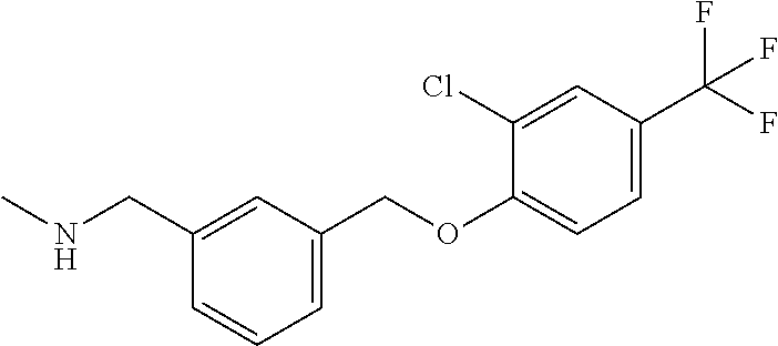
C1(CNC)=CC(COC2=CC=C(C(F)(F)F)C=C2Cl)=CC=C1
